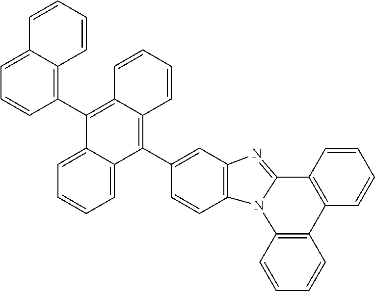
C1=CC2=C(C=C1)N1C(=NC3=C1C=CC(C1=C4C(=C(C5=C6C(=CC=C5)C=CC=C6)C5=CC=CC=C15)C=CC=C4)=C3)C1=C2C=CC=C1
